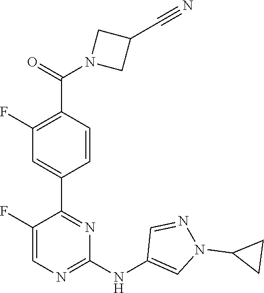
C1(C2=NC(NC3=CN(C4CC4)N=C3)=NC=C2F)=CC(F)=C(C(N2CC(C#N)C2)=O)C=C1
